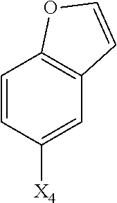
C1=CC([X4])=CC2=C1OC=C2
